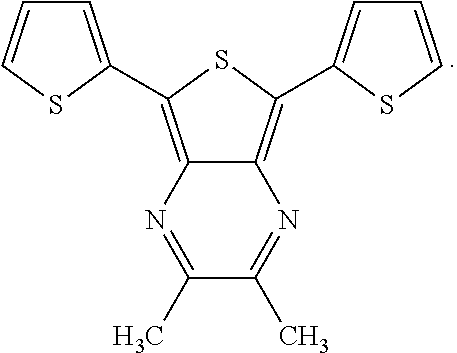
C12=C(C3=CC=CS3)SC(C3=CC=CS3)=C1N=C(C)C(C)=N2
